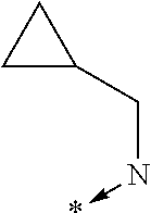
C1C(CN->*)C1
